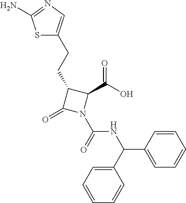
C1(CCC2=CN=C(N)S2)C(=O)N(C(=O)NC(C2=CC=CC=C2)C2=CC=CC=C2)C1C(O)=O
